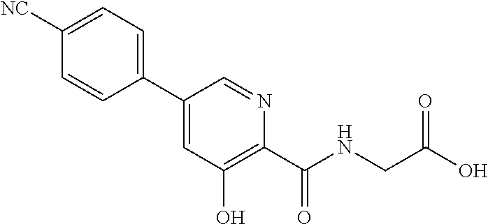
C1(C2=CC=C([NC])C=C2)=CC(O)=C(C(NCC(O)=O)=O)N=C1
